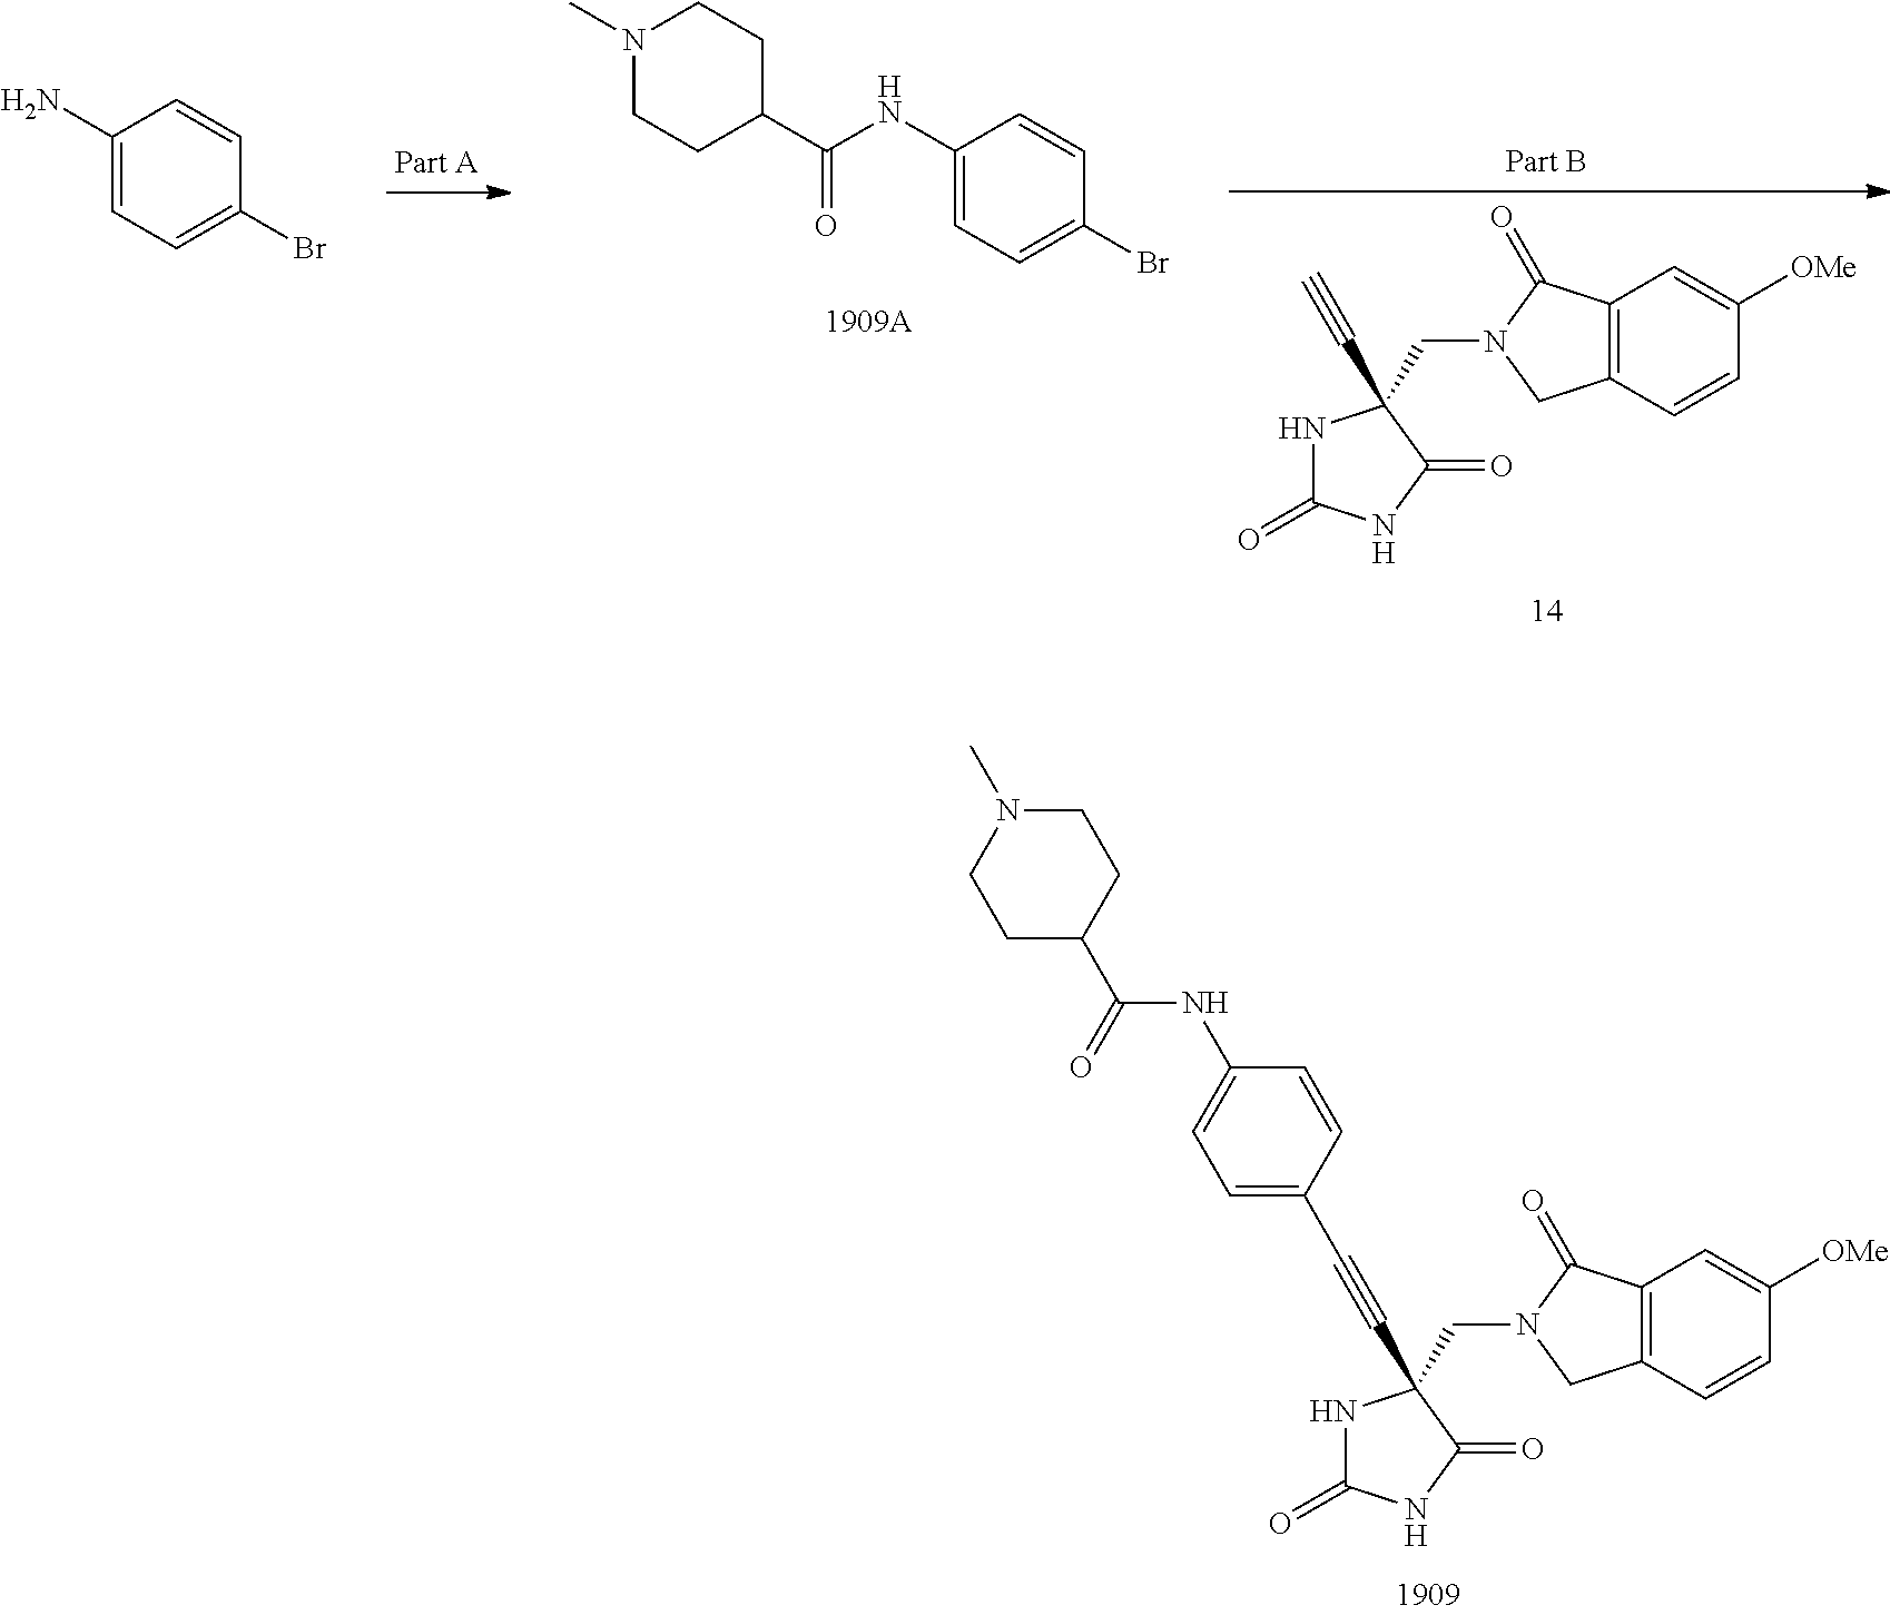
C12=C(C=CC([OMe])=C1)CN(CC1(C#CC3=CC=C(NC(C4CCN(C)CC4)=O)C=C3)NC(=O)NC1=O)C2=O.C1(NC(C2CCN(C)CC2)=O)=CC=C(Br)C=C1.C12=C(C=CC([OMe])=C1)CN(CC1(C#C)NC(=O)NC1=O)C2=O.C1(N)=CC=C(Br)C=C1
